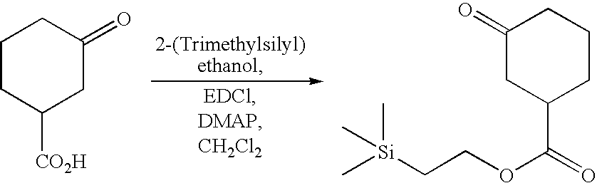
C1CC([CO2H])CC(=O)C1.C1(=O)CC(C(OCC[Si](C)(C)C)=O)CCC1
